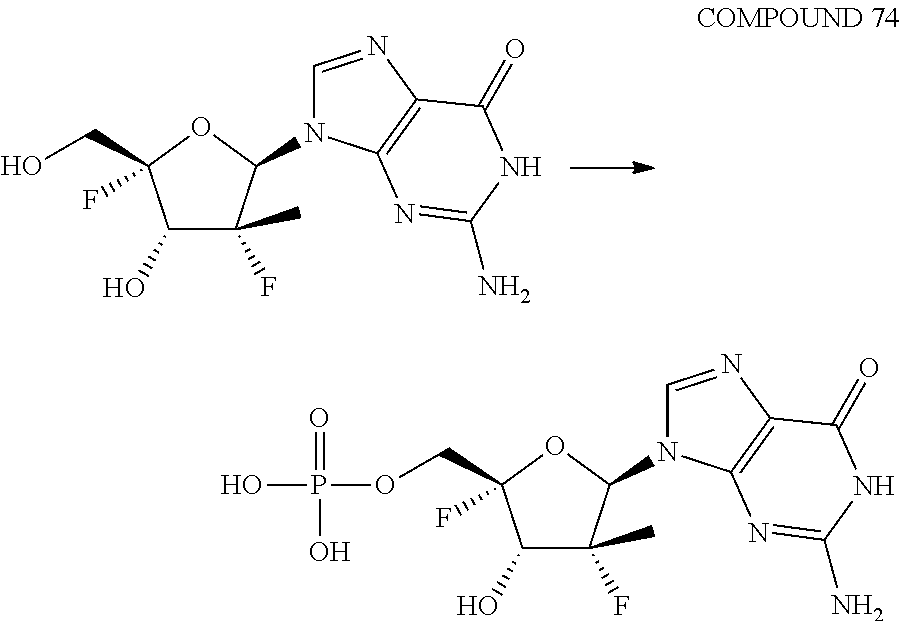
C1(O)C(C)(F)C(N2C=NC3=C2N=C(N)NC3=O)OC1(CO)F.P(=O)(O)(O)OCC1(F)C(O)C(C)(F)C(N2C=NC3=C2N=C(N)NC3=O)O1
